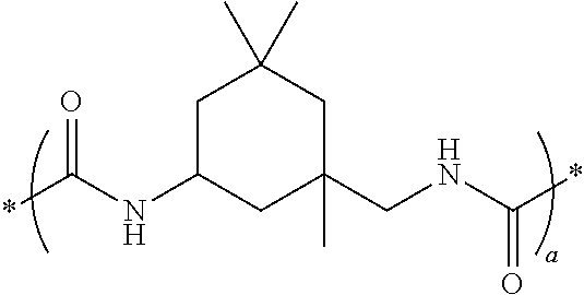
C1C(NC(*)=O)CC(C)(CNC(*)=O)CC1(C)C
